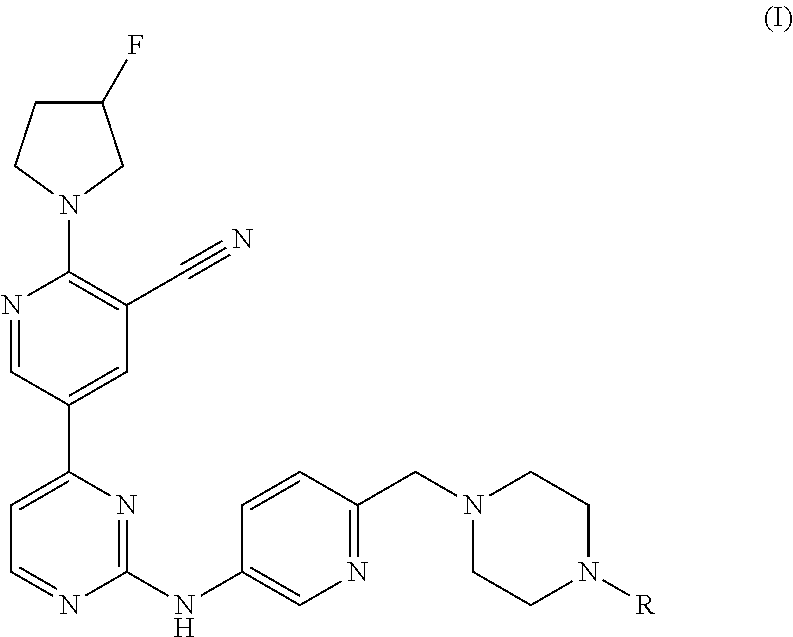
C1=NC(NC2=CN=C(CN3CCN([R])CC3)C=C2)=NC(C2=CC(C#N)=C(N3CC(F)CC3)N=C2)=C1
